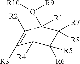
C1([R3])=C([R2])C2([R1])C([R7])([R8])C([R5])([R6])C1([R4])[Q]2([R10])[R9]
